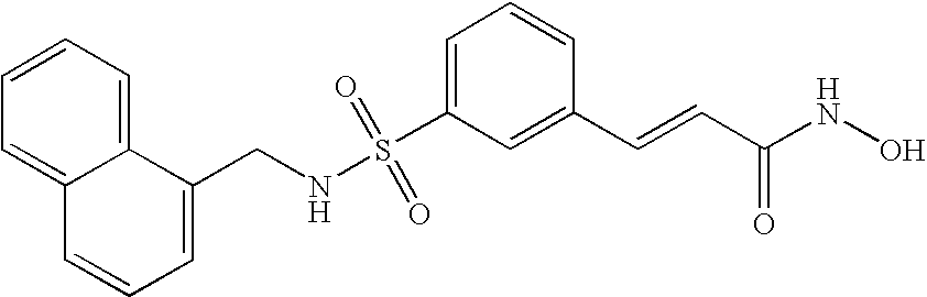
S(C1=CC=CC(C=CC(NO)=O)=C1)(NCC1=CC=CC2=CC=CC=C12)(=O)=O
